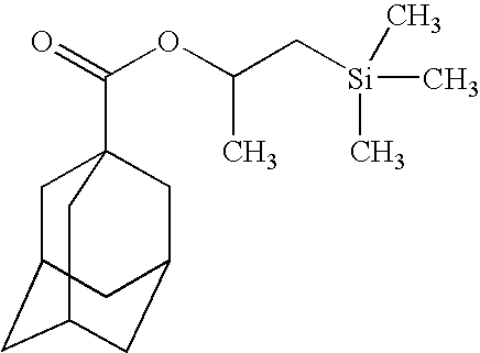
C1C2CC3CC(CC1(C(=O)OC(C[Si](C)(C)C)C)C3)C2
